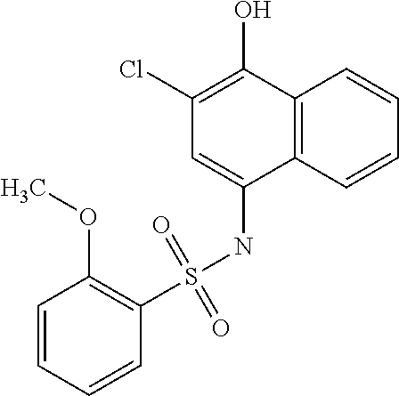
C12=C(C=CC=C1)C(NS(C1=C(OC)C=CC=C1)(=O)=O)=CC(Cl)=C2O
